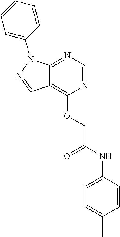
C1=C(N2C3=NC=NC(OCC(NC4=CC=C(C)C=C4)=O)=C3C=N2)C=CC=C1
